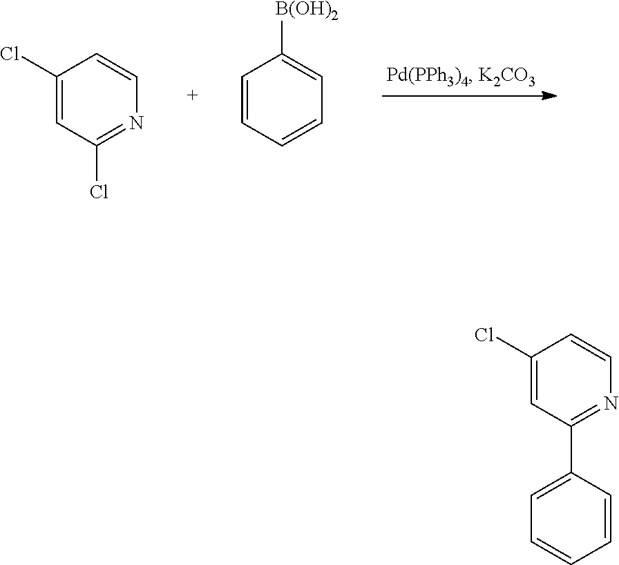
C1(Cl)=CC(Cl)=NC=C1.C1=CC=CC=C1[B(OH)2].C1(Cl)=CC(C2=CC=CC=C2)=NC=C1
